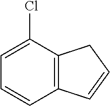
C12=C(C(Cl)=CC=C1)CC=C2
